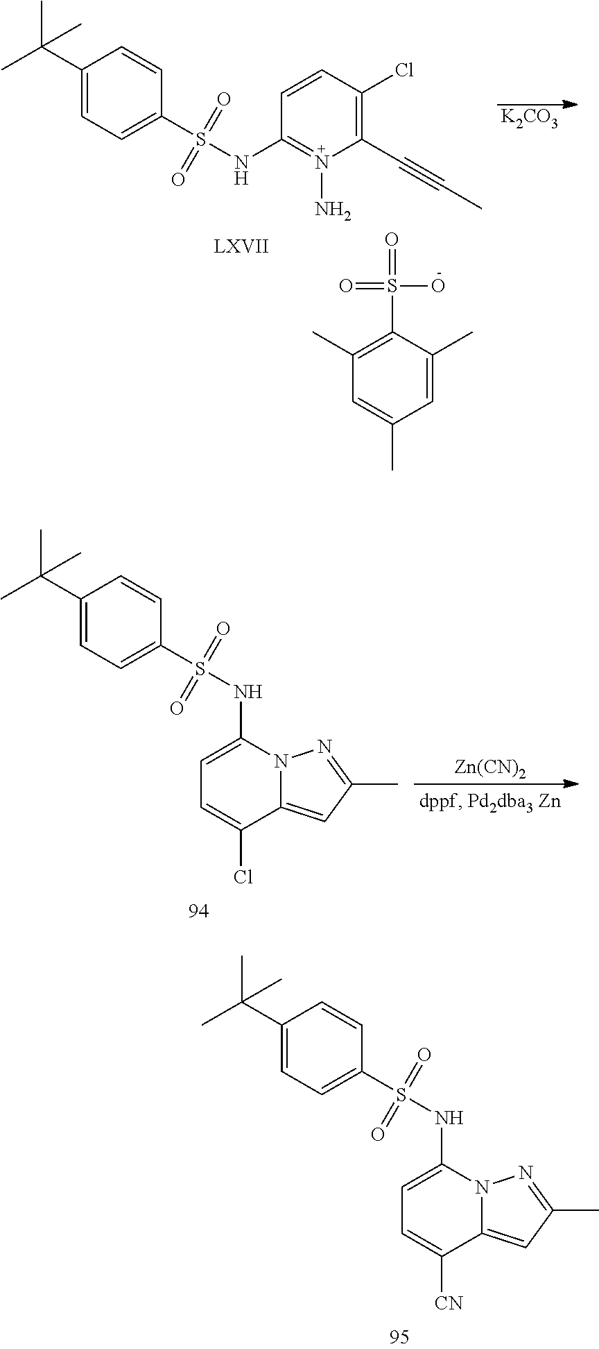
C1(C(C)(C)C)=CC=C(S(NC2=CC=C([CN])C3=CC(C)=NN23)(=O)=O)C=C1.C1(C(C)(C)C)=CC=C(S(NC2=N(N)C(C#CC)=C(Cl)C=C2)(=O)=O)C=C1.[K2CO3].C1(C)=C(S(=O)(=O)O)C(C)=CC(C)=C1.C1(C(C)(C)C)=CC=C(S(NC2=CC=C(Cl)C3=CC(C)=NN23)(=O)=O)C=C1.[Zn(CN)2]
